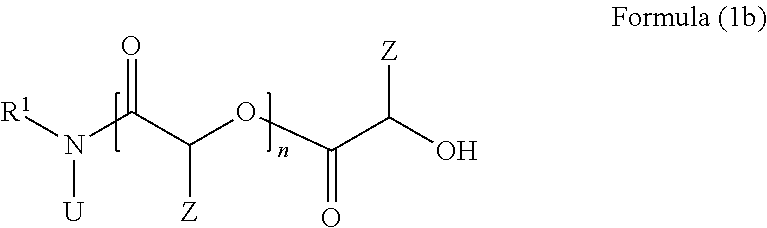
N(C(C(OC(C(O)[Z])=O)[Z])=O)([R1])[U]
